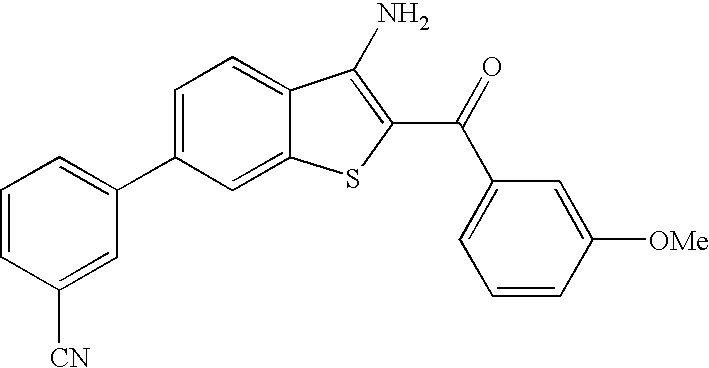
C1=CC([CN])=CC(C2=CC=C3C(=C2)SC(C(=O)C2=CC=CC([OMe])=C2)=C3N)=C1
